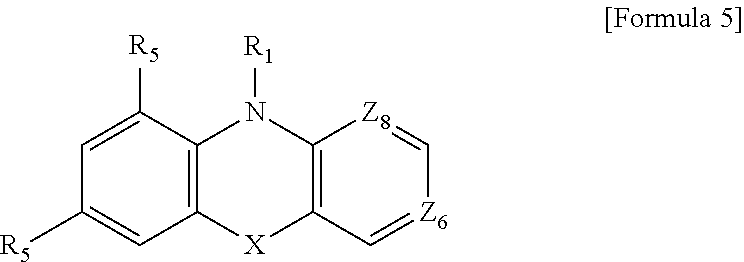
C12=C(C([R5])=CC([R5])=C1)N([R1])C1=C([X]2)C=[Z6]C=[Z8]1
